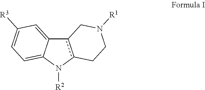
c12c(N([R2])C3=CC=C([R3])C=C13)CCN([R1])C2
